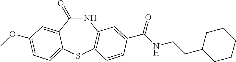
C1(=O)NC2=C(SC3=CC=C(OC)C=C13)C=CC(C(NCCC1CCCCC1)=O)=C2
